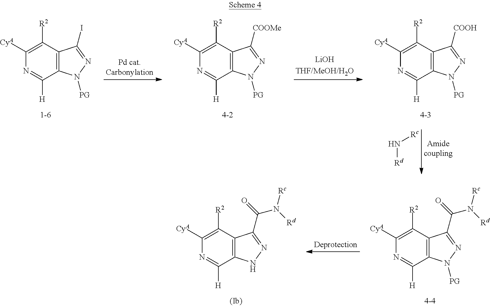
C1([CyA])=C([R2])C2=C(C([H])=N1)N([PG])N=C2I.C1([CyA])=C([R2])C2=C(C([H])=N1)N([PG])N=C2[COOMe].C1([CyA])=C([R2])C2=C(C([H])=N1)N([PG])N=C2[COOH].N([Rd])[Rc].C1([CyA])=C([R2])C2=C(C([H])=N1)N([PG])N=C2C(=O)N([Rd])[Rc].C1([CyA])=C([R2])C2=C(C([H])=N1)NN=C2C(=O)N([Rd])[Rc]
